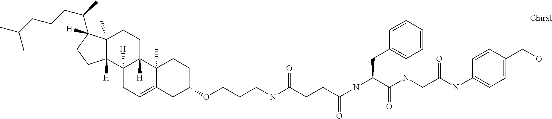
C12([H])CC=C3C(C)(C1([H])CCC1(C)C2([H])CCC1(C(C)CCCC(C)C)[H])CCC(OCCCNC(CCC(NC(C(NCC(NC1=CC=C(CO)C=C1)=O)=O)CC1=CC=CC=C1)=O)=O)C3
